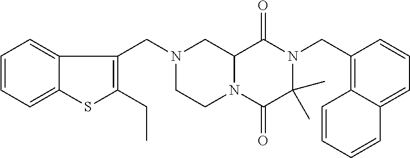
C12N(C(=O)C(C)(C)N(CC3=C4C(=CC=C3)C=CC=C4)C1=O)CCN(CC1=C(CC)SC3=CC=CC=C13)C2
